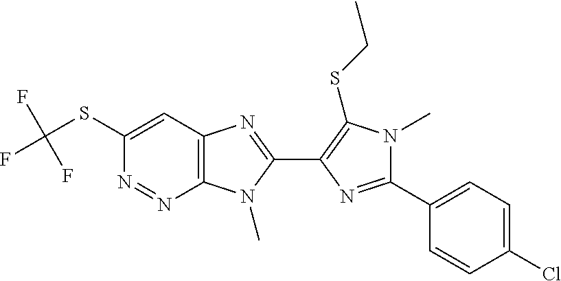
C1(Cl)=CC=C(C2=NC(C3=NC4=C(N=NC(SC(F)(F)F)=C4)N3C)=C(SCC)N2C)C=C1
